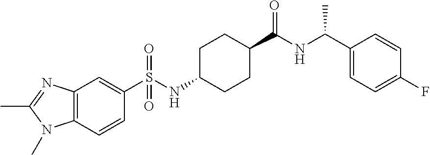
C1(S(NC2CCC(C(=O)NC(C3=CC=C(F)C=C3)C)CC2)(=O)=O)=CC2=C(C=C1)N(C)C(C)=N2
